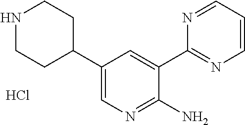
C1(C2CCNCC2)=CN=C(N)C(C2=NC=CC=N2)=C1.Cl
